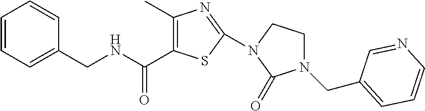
C(NCC1=CC=CC=C1)(=O)C1=C(C)N=C(N2CCN(CC3=CC=CN=C3)C2=O)S1
